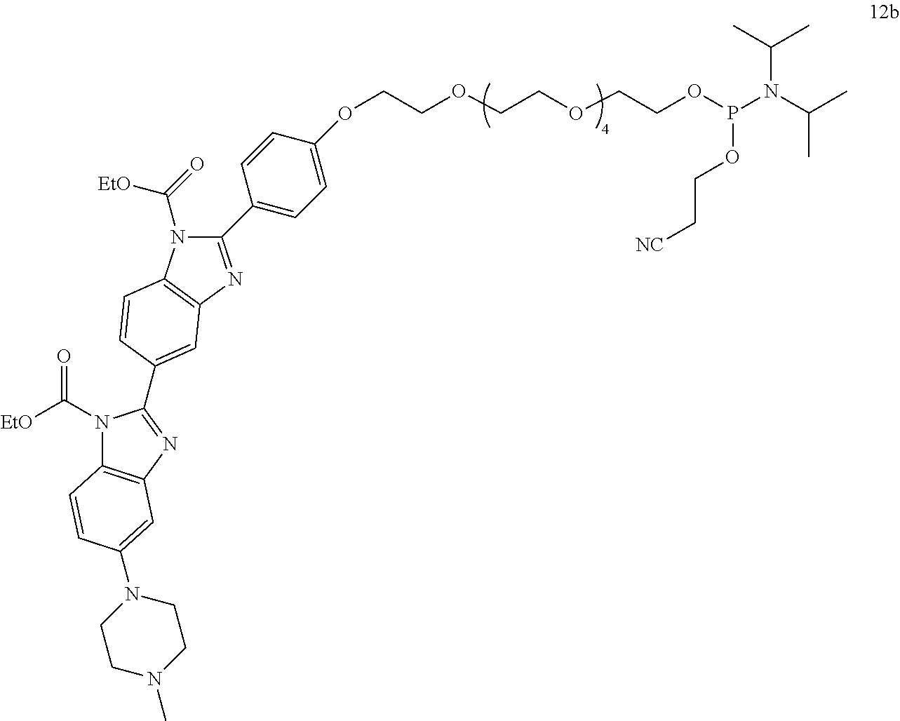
C12=C(N=C(C3=CC4=C(C=C3)N(C(=O)[EtO])C(C3=CC=C(OCCOCCOCCOP(N(C(C)C)C(C)C)OCC[NC])C=C3)=N4)N1C([EtO])=O)C=C(N1CCN(C)CC1)C=C2
